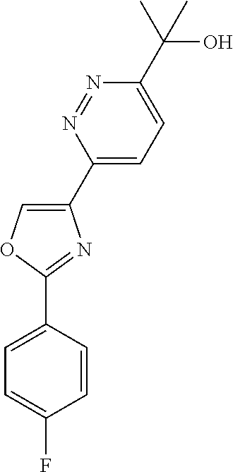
C1(C2=CC=C(C(O)(C)C)N=N2)=COC(C2=CC=C(F)C=C2)=N1
